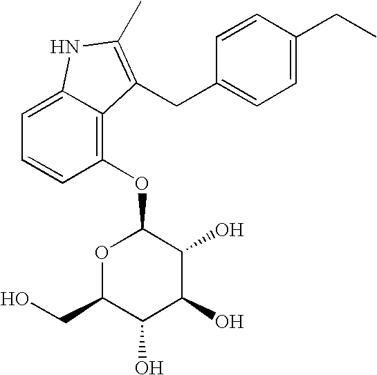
C1=C(CC)C=CC(CC2=C(C)NC3=CC=CC(OC4OC(CO)C(O)C(O)C4O)=C32)=C1
